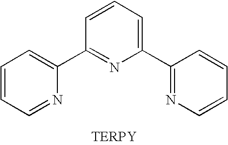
C1=CC=C(C2=NC=CC=C2)N=C1C1=CC=CC=N1
